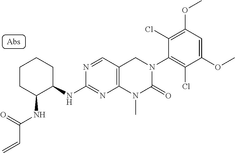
C1CC(NC(C=C)=O)C(NC2=NC3=C(C=N2)CN(C2=C(Cl)C(OC)=CC(OC)=C2Cl)C(=O)N3C)CC1
